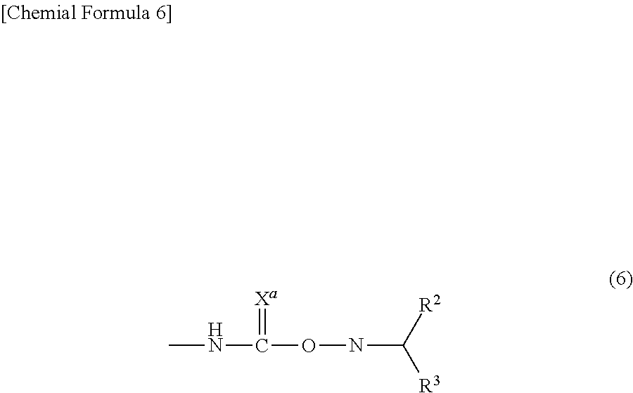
CNC(ONC([R3])[R2])=[Xa]
